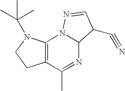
C12=C(C(C)=NC3N1N=CC3C#N)CCN2C(C)(C)C
